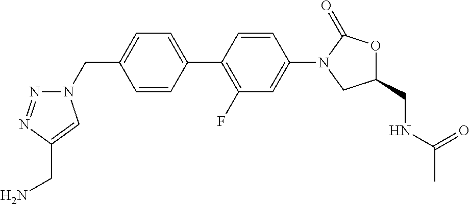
C1(CN2N=NC(CN)=C2)=CC=C(C2=C(F)C=C(N3CC(CNC(C)=O)OC3=O)C=C2)C=C1
